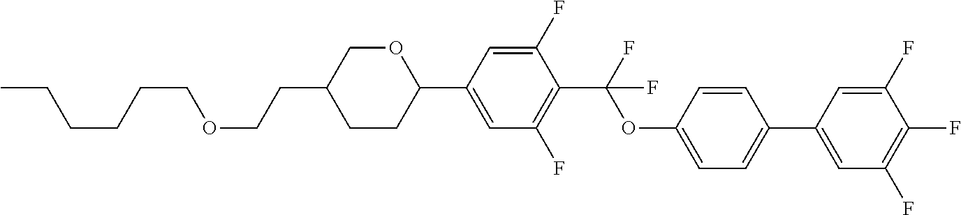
O1CC(CCOCCCCCC)CCC1C1=CC(F)=C(C(F)(OC2=CC=C(C3=CC(F)=C(F)C(F)=C3)C=C2)F)C(F)=C1
